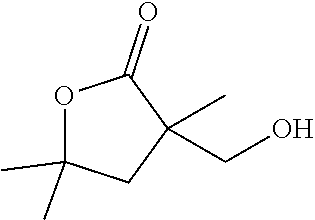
O1C(C)(C)CC(CO)(C)C1=O
